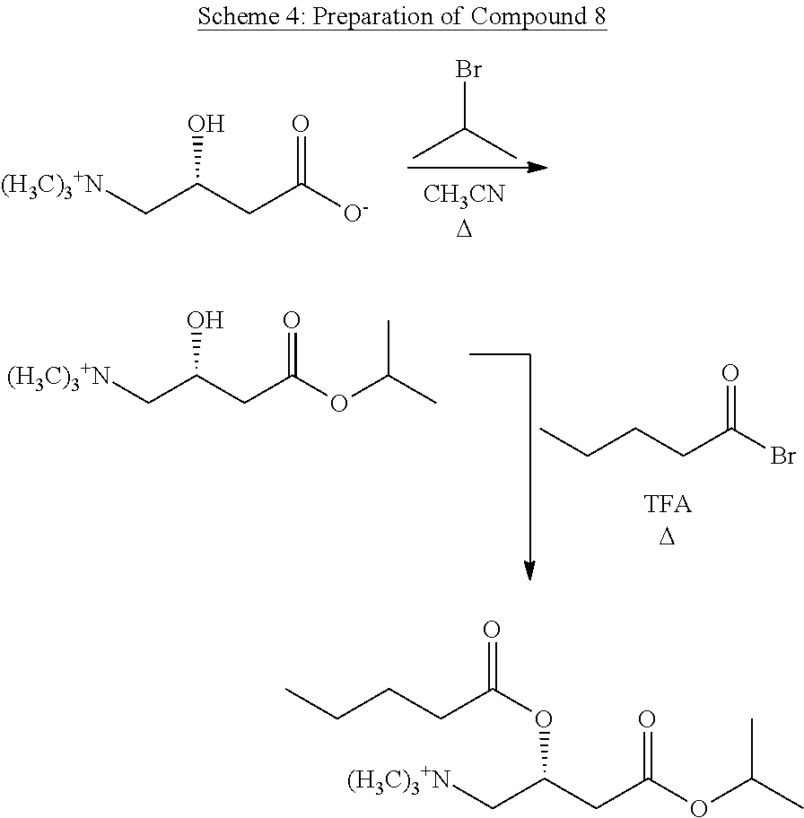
[(H3C)3+N]CC(CC([O-])=O)O.CC(C)Br.CCCCC(Br)=O.[(H3C)3+N]CC(CC(OC(C)C)=O)O.[(H3C)3+N]CC(CC(OC(C)C)=O)OC(=O)CCCC
